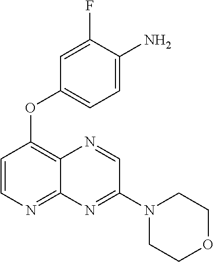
C1=C(F)C(N)=CC=C1OC1=C2C(=NC=C1)N=C(N1CCOCC1)C=N2
